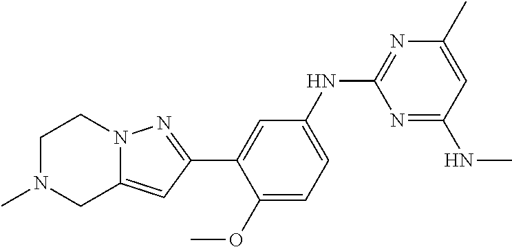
C1N(C)CC2=CC(C3=CC(NC4=NC(C)=CC(NC)=N4)=CC=C3OC)=NN2C1
